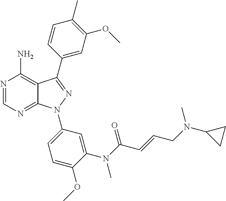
N1=CN=C2C(=C1N)C(C1=CC(OC)=C(C)C=C1)=NN2C1=CC=C(OC)C(N(C(C=CCN(C2CC2)C)=O)C)=C1
